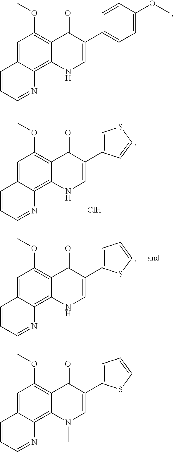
C1=C2C(=C3C(=C1OC)C(=O)C(C1=CC=C(OC)C=C1)=CN3)N=CC=C2.C1=C2C(=C3C(=C1OC)C(=O)C(C1=CC=CS1)=CN3C)N=CC=C2.C1=C2C(=C3C(=C1OC)C(=O)C(C1=CSC=C1)=CN3)N=CC=C2.Cl.C1=C2C(=C3C(=C1OC)C(=O)C(C1=CC=CS1)=CN3)N=CC=C2
